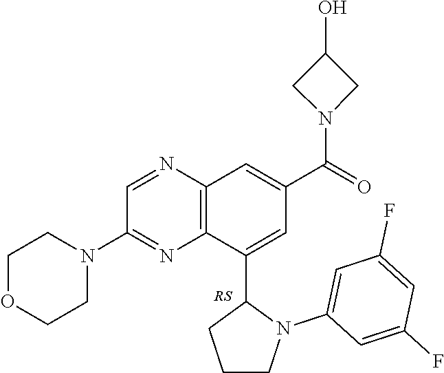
C1=NC2=C(N=C1N1CCOCC1)C(C1CCCN1C1=CC(F)=CC(F)=C1)=CC(C(=O)N1CC(O)C1)=C2
